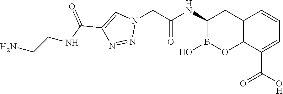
C12=C(C(C(O)=O)=CC=C1)OB(O)C(NC(=O)CN1C=C(C(NCCN)=O)N=N1)C2
